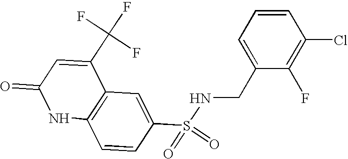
C12=C(C=C(S(=O)(=O)NCC3=CC=CC(Cl)=C3F)C=C1)C(C(F)(F)F)=CC(=O)N2
